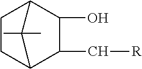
C1CC2C(C[R])C(O)C1C2(C)C
